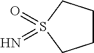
C1CCS(=O)(=N)C1
